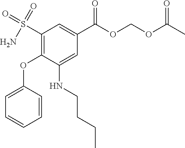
O=S(C1=C(OC2=CC=CC=C2)C(NCCCC)=CC(C(OCOC(C)=O)=O)=C1)(=O)N
